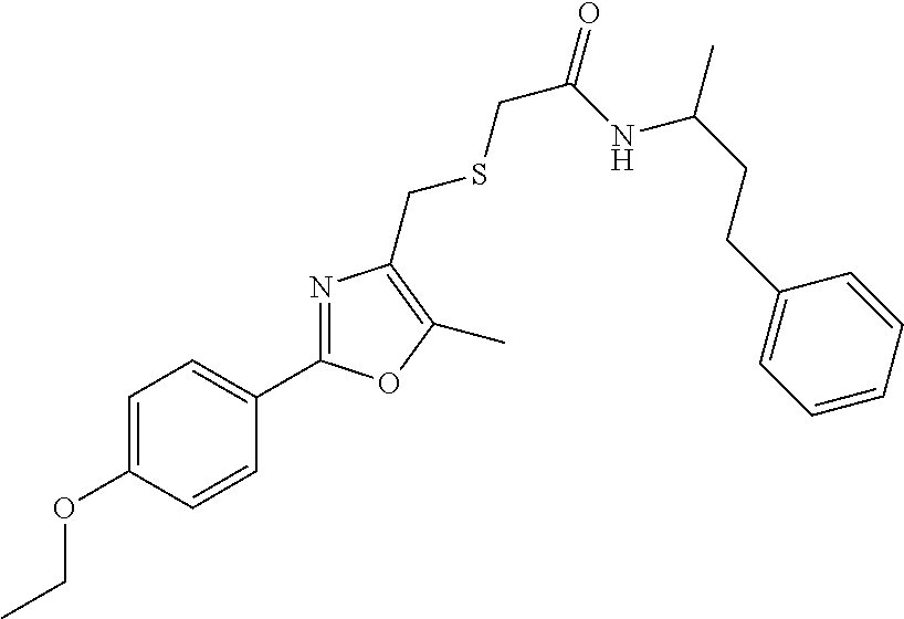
C1=C(OCC)C=CC(C2=NC(CSCC(=O)NC(CCC3=CC=CC=C3)C)=C(C)O2)=C1
